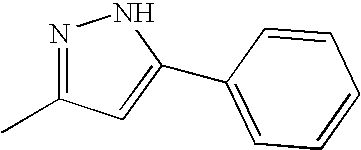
N1=C(C)C=C(C2=CC=CC=C2)N1
